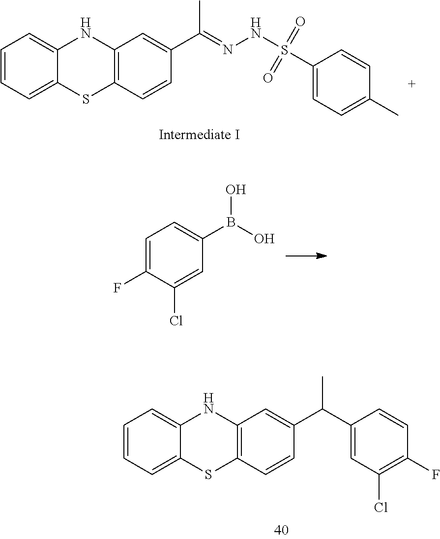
C1=CC=C2C(=C1)NC1=C(S2)C=CC(C(=NNS(C2=CC=C(C)C=C2)(=O)=O)C)=C1.C1=C(F)C(Cl)=CC(B(O)O)=C1.C1=CC=C2C(=C1)NC1=C(S2)C=CC(C(C)C2=CC(Cl)=C(F)C=C2)=C1
